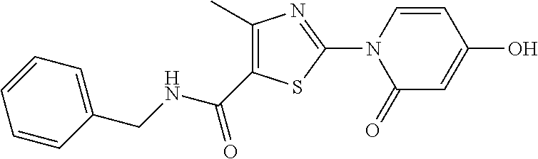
N(C(C1=C(C)N=C(N2C(=O)C=C(O)C=C2)S1)=O)CC1=CC=CC=C1
